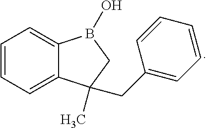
C1=CC=C2C(=C1)B(O)CC2(C)CC1=CC=CC=C1
